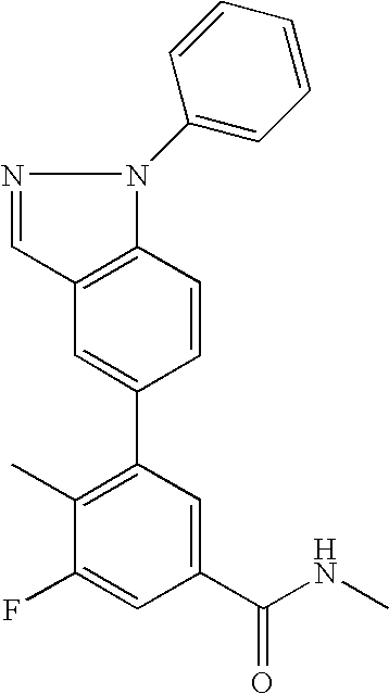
C12=C(C=CC(C3=C(C)C(F)=CC(C(NC)=O)=C3)=C1)N(C1=CC=CC=C1)N=C2
